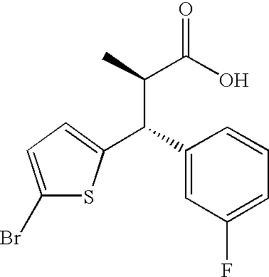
C1(Br)=CC=C(C(C2=CC(F)=CC=C2)C(C)C(O)=O)S1
